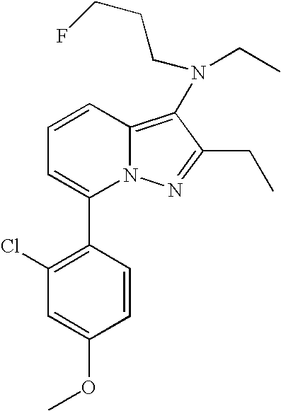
C1(C2=CC=CC3=C(N(CC)CCCF)C(CC)=NN23)=C(Cl)C=C(OC)C=C1
